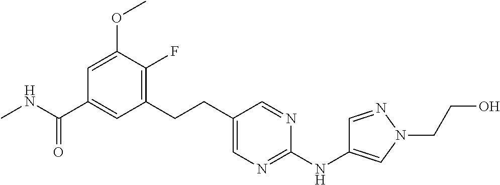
CNC(C1=CC(CCC2=CN=C(NC3=CN(CCO)N=C3)N=C2)=C(F)C(OC)=C1)=O
